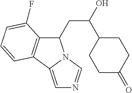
C1(CC(O)C2CCC(=O)CC2)C2=C(C3=CN=CN13)C=CC=C2F
